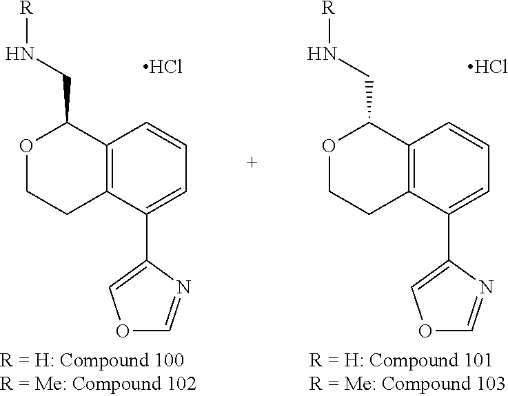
C12=C(C(C3=COC=N3)=CC=C1)CCOC2CN[R].Cl.C12=C(C(C3=COC=N3)=CC=C1)CCOC2CN[R].Cl
